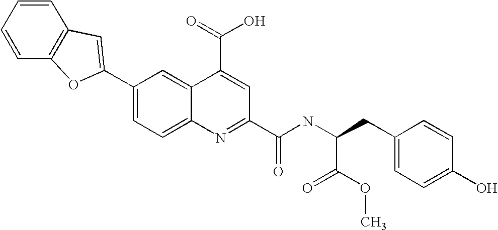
C1(C2=CC3=C(C=CC=C3)O2)=CC=C2C(=C1)C(C(=O)O)=CC(C(NC(CC1=CC=C(O)C=C1)C(=O)OC)=O)=N2
